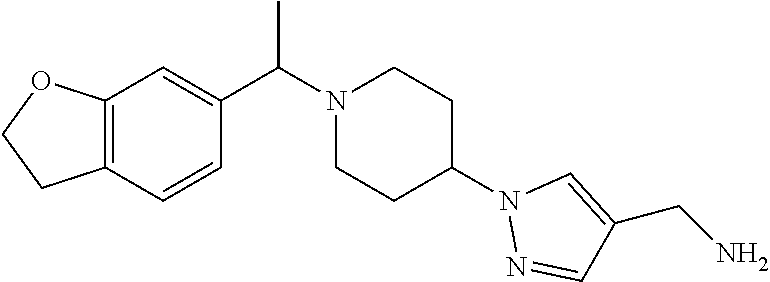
C12=C(C=CC(C(N3CCC(N4N=CC(CN)=C4)CC3)C)=C1)CCO2
